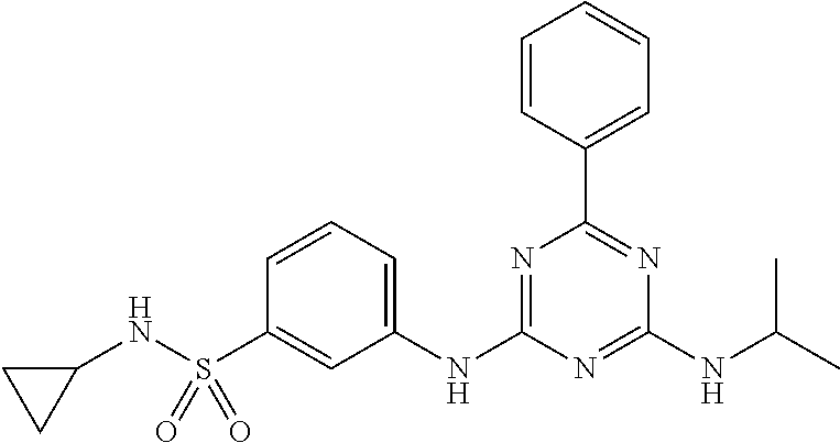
C1(NC2=NC(C3=CC=CC=C3)=NC(NC(C)C)=N2)=CC=CC(S(NC2CC2)(=O)=O)=C1
